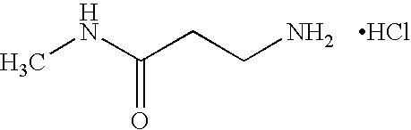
CNC(CCN)=O.Cl
